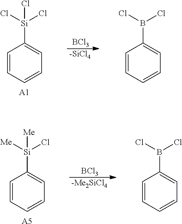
C1=CC=CC=C1[Si](Cl)(Cl)Cl.[A1].[BCl3].[-SiCl4].C1=CC=CC=C1B(Cl)Cl.C1=CC=CC=C1[Si]([Me])(Cl)[Me].[A5].[BCl3].[-Me2SiCl4].C1=CC=CC=C1B(Cl)Cl
